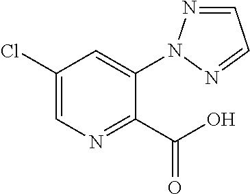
C1(Cl)=CN=C(C(O)=O)C(N2N=CC=N2)=C1
